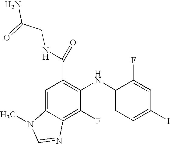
C(C1=C(NC2=CC=C(I)C=C2F)C(F)=C2C(=C1)N(C)C=N2)(=O)NCC(=O)N
